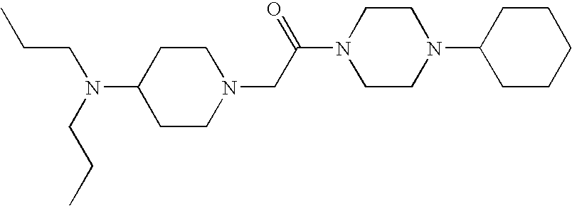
C1(N(CCC)CCC)CCN(CC(N2CCN(C3CCCCC3)CC2)=O)CC1
